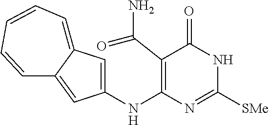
C1(NC2=C(C(N)=O)C(=O)NC([SMe])=N2)=CC2=CC=CC=CC2=C1
